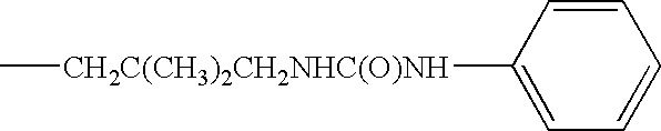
C[CH2C(CH3)2CH2NHC(O)NH]C1=CC=CC=C1
